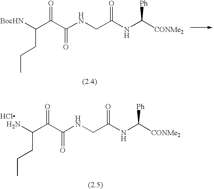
CCCC(C(=O)C(NCC(NC([CONMe2])[Ph])=O)=O)[BocHN].CCCC(C(=O)C(NCC(NC([CONMe2])[Ph])=O)=O)N.Cl
